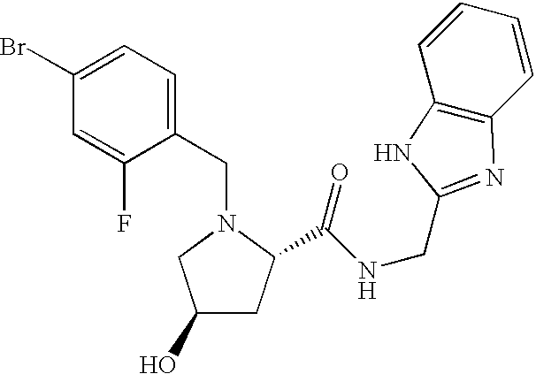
C1(CN2CC(O)CC2C(NCC2=NC3=C(C=CC=C3)N2)=O)=CC=C(Br)C=C1F
